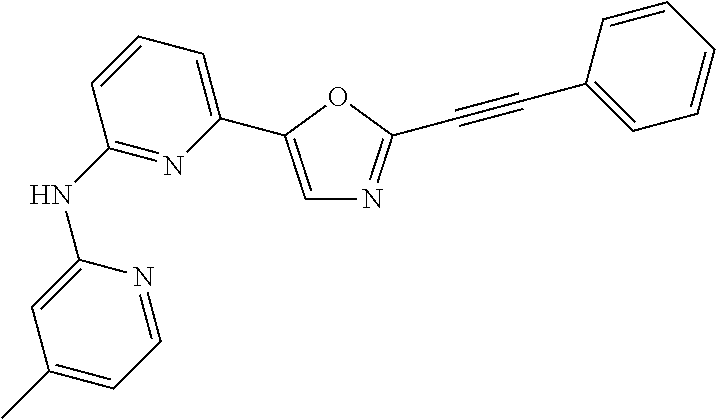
C1=C(C2=CC=CC(NC3=CC(C)=CC=N3)=N2)OC(C#CC2=CC=CC=C2)=N1
